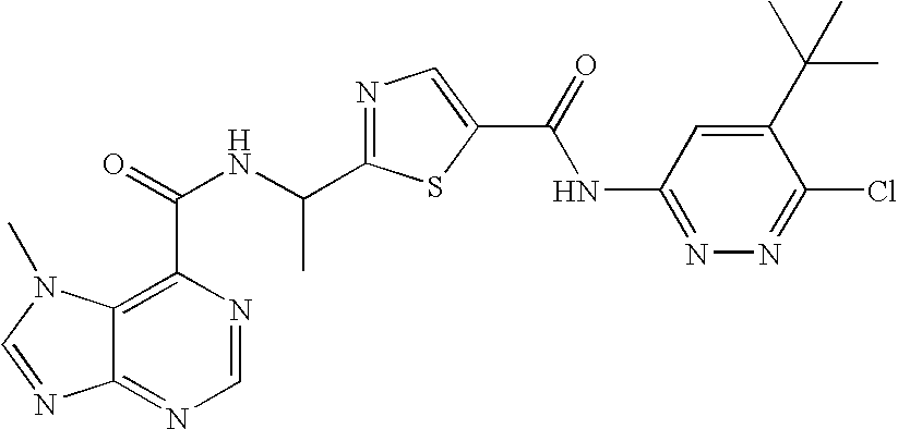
C12=NC=NC(C(=O)NC(C3=NC=C(C(=O)NC4=NN=C(Cl)C(C(C)(C)C)=C4)S3)C)=C1N(C)C=N2
